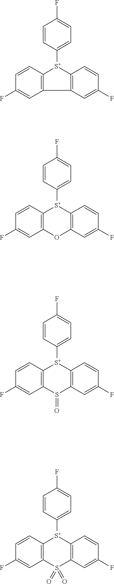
C1=CC2=C(C=C1F)C1=C([S+]2C2=CC=C(F)C=C2)C=CC(F)=C1.C1=CC2=C(C=C1F)OC1=C([S+]2C2=CC=C(F)C=C2)C=CC(F)=C1.C1=CC2=C(C=C1F)S(=O)C1=C([S+]2C2=CC=C(F)C=C2)C=CC(F)=C1.C1=CC2=C(C=C1F)S(=O)(=O)C1=C([S+]2C2=CC=C(F)C=C2)C=CC(F)=C1
